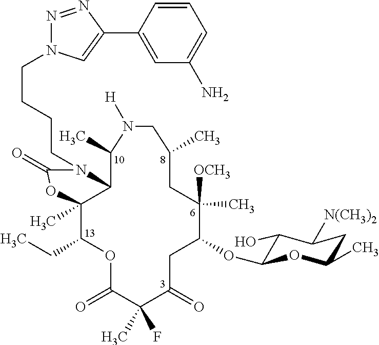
C12C(C)(C(CC)OC(=O)C(C)(F)C(=O)CC(OC3C(O)C([N(CH3)2])CC(C)O3)C([OCH3])(C)CC(C)CN([H])C1C)OC(=O)N2CCCCN1N=NC(C2=CC(N)=CC=C2)=C1
